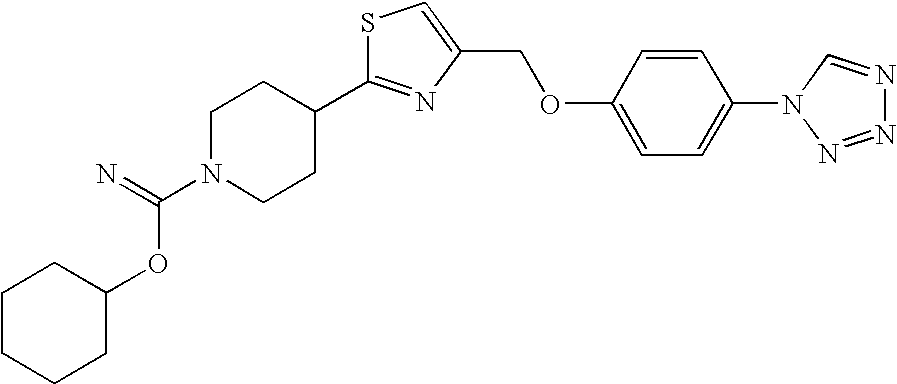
C1N(C(=N)OC2CCCCC2)CCC(C2=NC(COC3=CC=C(N4N=NN=C4)C=C3)=CS2)C1
